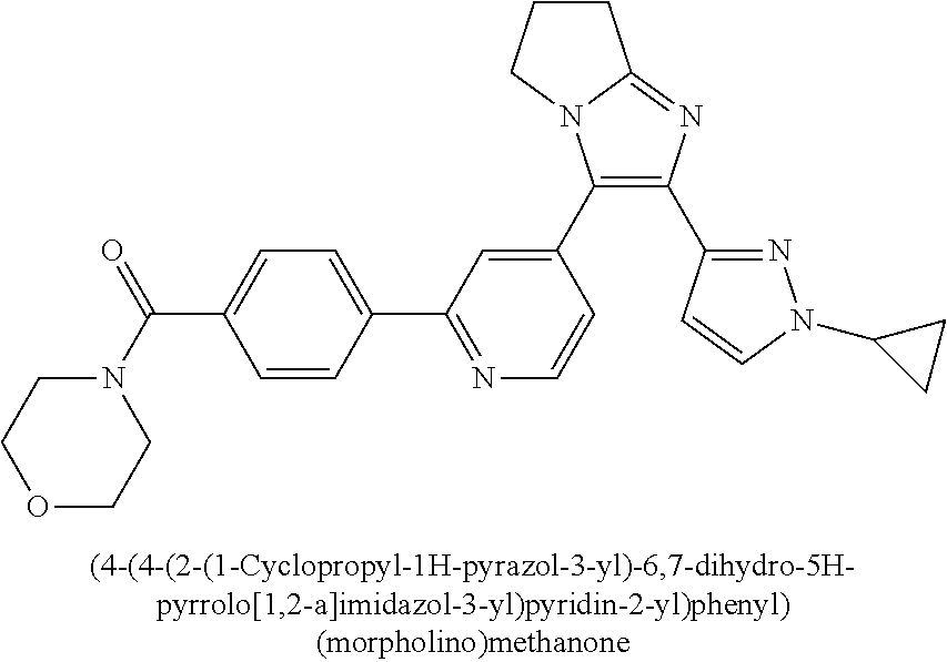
C1(C2=CC(C3=CC=C(C(N4CCOCC4)=O)C=C3)=NC=C2)=C(C2=NN(C3CC3)C=C2)N=C2N1CCC2
